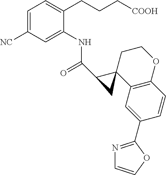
C1=C([NC])C=C(NC(=O)C2C3(C4=C(OCC3)C=CC(C3=NC=CO3)=C4)C2)C(CCC[COOH])=C1
